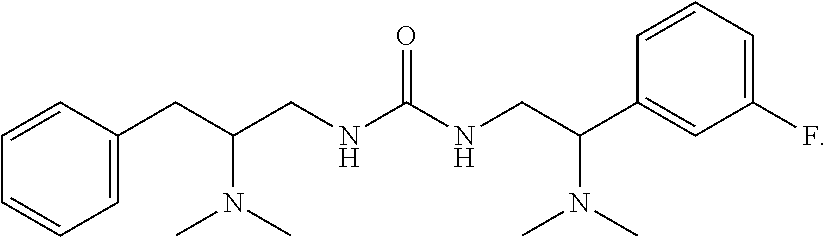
C1=CC(CC(CNC(NCC(C2=CC(F)=CC=C2)N(C)C)=O)N(C)C)=CC=C1
